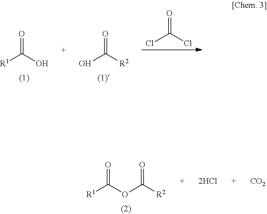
O=C(O)[R1].O=C([R2])O.O=C(Cl)Cl.O=C([R1])OC(=O)[R2].[CO2]
